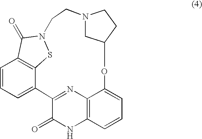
C12=NC3=C(NC1=O)C=CC=C3OC1CN(CCN3SC4=C(C=CC=C24)C3=O)CC1
